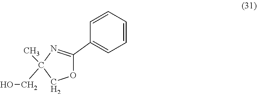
OCC1(C)N=C(C2=CC=CC=C2)OC1
